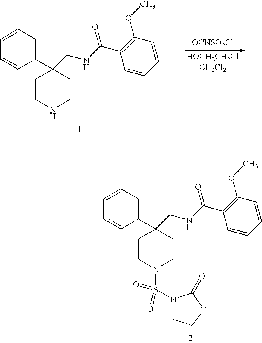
[OCNSO2Cl].C1CNCCC1(C1=CC=CC=C1)CNC(C1=C(OC)C=CC=C1)=O.C1CN(S(=O)(=O)N2CCOC2=O)CCC1(C1=CC=CC=C1)CNC(C1=C(OC)C=CC=C1)=O
